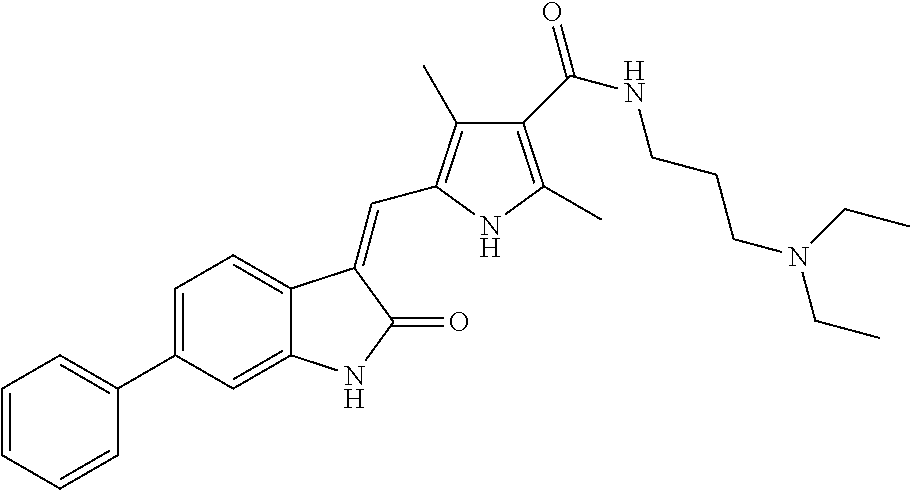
C1=C(C2=CC=CC=C2)C=C2C(=C1)C(=CC1=C(C)C(C(NCCCN(CC)CC)=O)=C(C)N1)C(=O)N2
